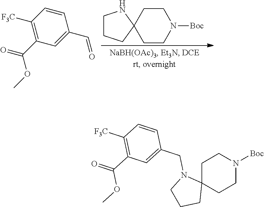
C1CC2(CCN1[Boc])NCCC2.C1=CC([F3C])=C(C(=O)OC)C=C1C=O.C1C2(CCN([Boc])C1)N(CC1=CC(C(=O)OC)=C([F3C])C=C1)CCC2
